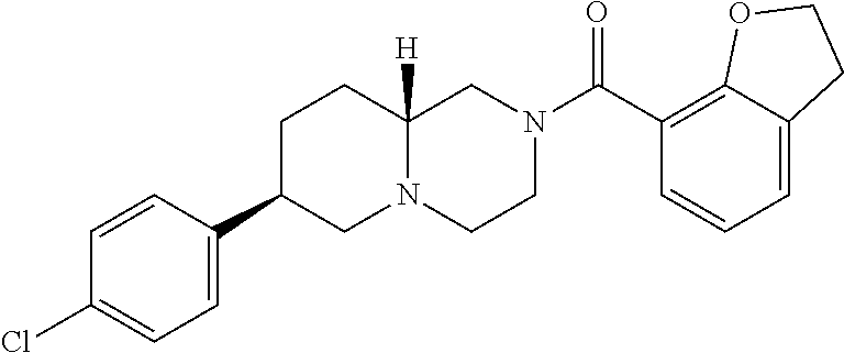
C1=C2C(=C(C(N3CCN4C([H])(C3)CCC(C3=CC=C(Cl)C=C3)C4)=O)C=C1)OCC2
